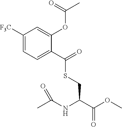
C1([F3C])=CC=C(C(SCC(C(OC)=O)NC(C)=O)=O)C(OC(C)=O)=C1
